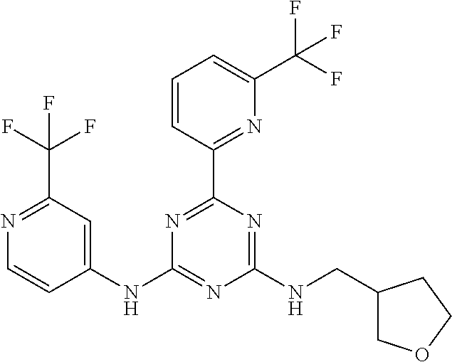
C1(NC2=CC(C(F)(F)F)=NC=C2)=NC(NCC2COCC2)=NC(C2=NC(C(F)(F)F)=CC=C2)=N1
